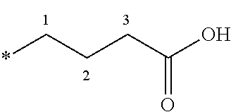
C(C(=O)O)CC*
